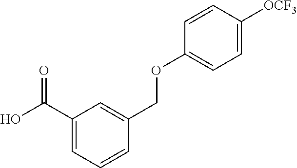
OC(C1=CC=CC(COC2=CC=C([OCF3])C=C2)=C1)=O
